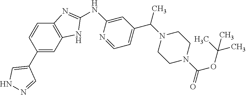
N(C1=NC2=C(C=C(C3=CNN=C3)C=C2)N1)C1=CC(C(N2CCN(C(OC(C)(C)C)=O)CC2)C)=CC=N1
